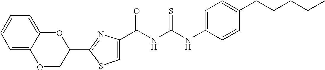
C(NC(NC1=CC=C(CCCCC)C=C1)=S)(=O)C1=CSC(C2OC3=CC=CC=C3OC2)=N1
